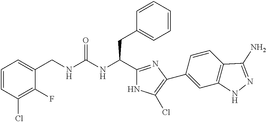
C1=CC(Cl)=C(F)C(CNC(NC(C2=NC(C3=CC4=C(C=C3)C(N)=NN4)=C(Cl)N2)CC2=CC=CC=C2)=O)=C1
